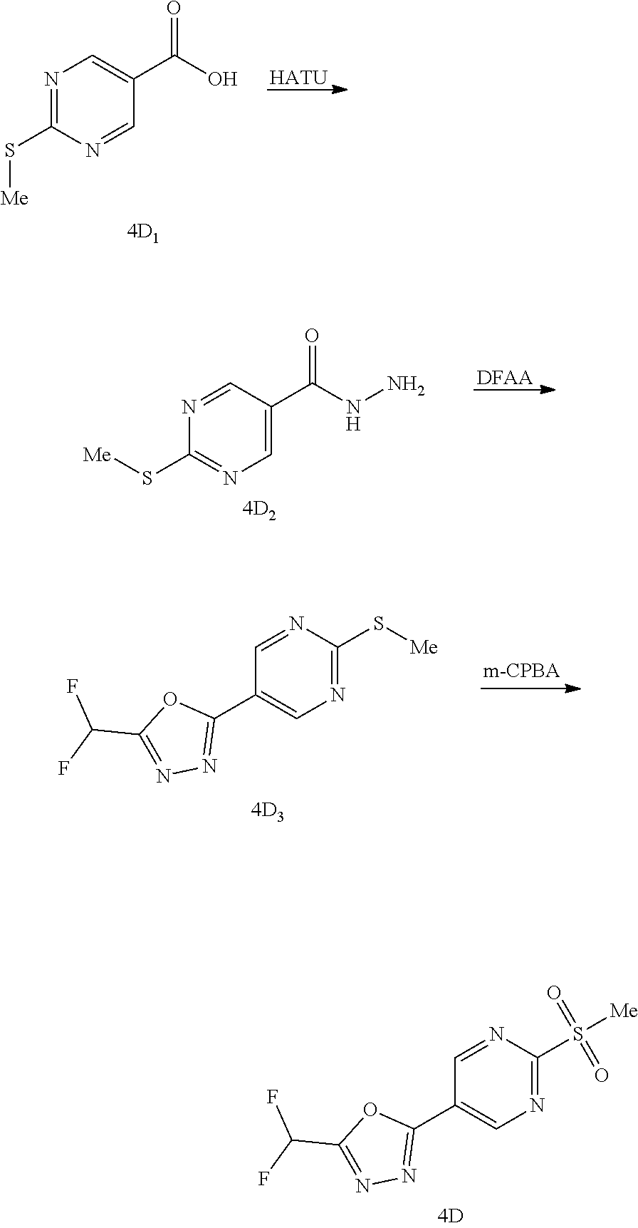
C1=NC(S[Me])=NC=C1C(O)=O.[HATU].C1=C(C(NN)=O)C=NC(S[Me])=N1.[DFAA].N1=C(S[Me])N=CC(C2=NN=C(C(F)F)O2)=C1.C1(S(=O)(=O)[Me])=NC=C(C2=NN=C(C(F)F)O2)C=N1
